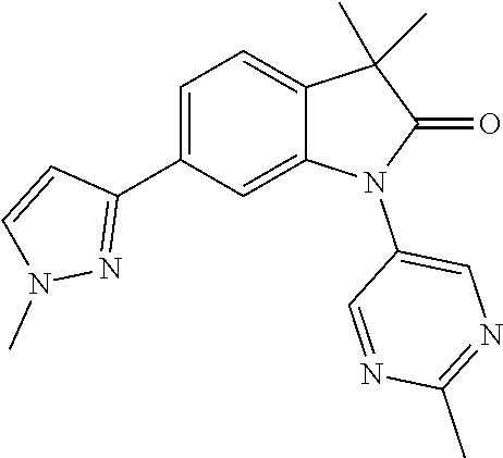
C1=C(C2=NN(C)C=C2)C=C2C(=C1)C(C)(C)C(=O)N2C1=CN=C(C)N=C1
